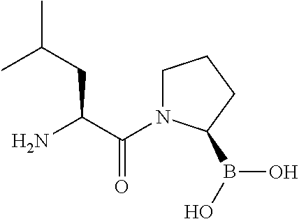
C(C(N)CC(C)C)(=O)N1CCCC1B(O)O
